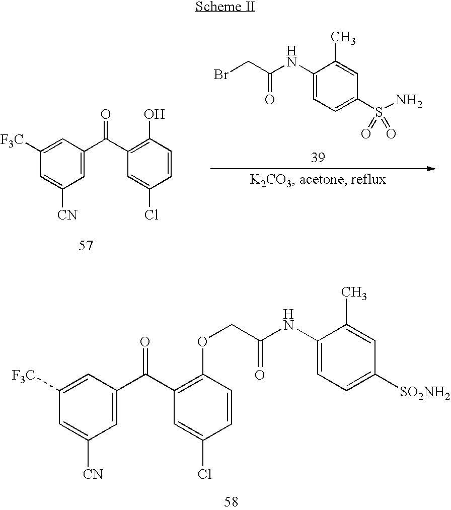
C1(NC(CBr)=O)=CC=C(S(N)(=O)=O)C=C1C.C1([F3C])=CC(C(C2=C(O)C=CC(Cl)=C2)=O)=CC([CN])=C1.C1([F3C])=CC(C(C2=C(OCC(NC3=CC=C([SO2NH2])C=C3C)=O)C=CC(Cl)=C2)=O)=CC([CN])=C1
